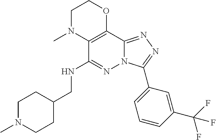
C1N(C)C2=C(OC1)C1=NN=C(C3=CC=CC(C(F)(F)F)=C3)N1N=C2NCC1CCN(C)CC1
